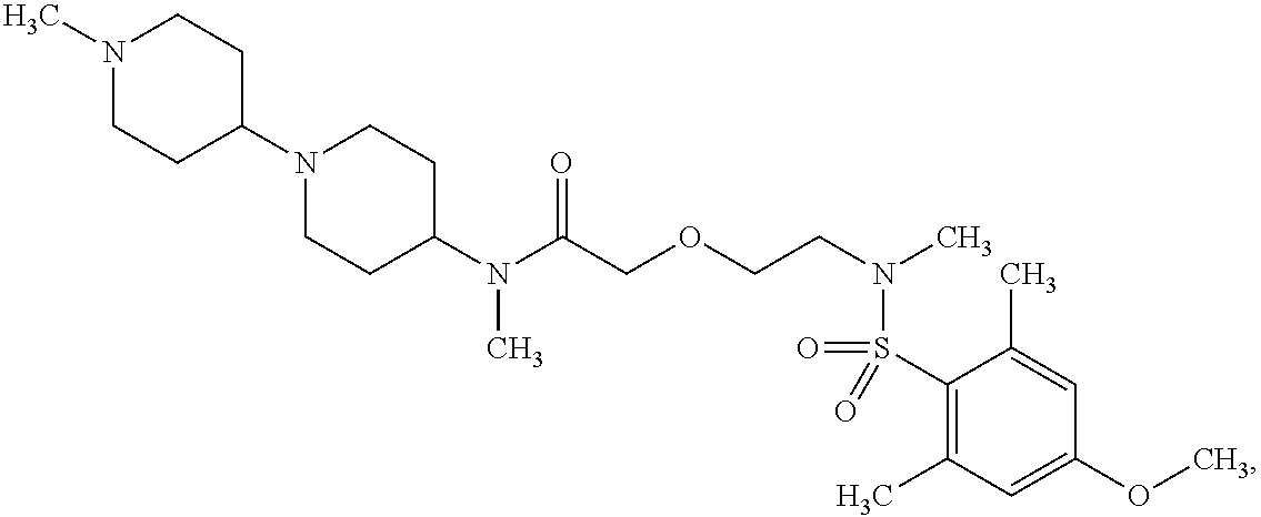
C1(N(C(COCCN(C)S(=O)(C2=C(C)C=C(OC)C=C2C)=O)=O)C)CCN(C2CCN(C)CC2)CC1
